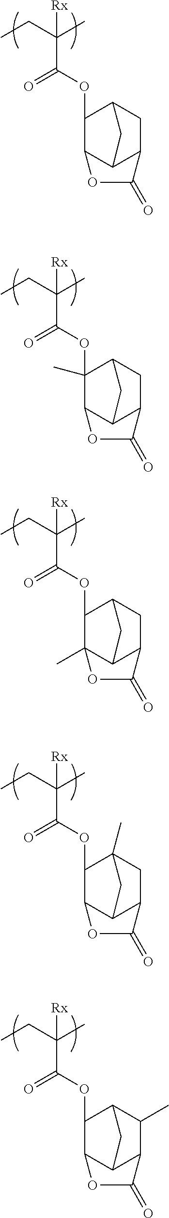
CCC(C)([Rx])C(OC1C2C3C(CC1C3)C(=O)O2)=O.CCC(C)([Rx])C(OC1(C)C2C3C(CC1C3)C(=O)O2)=O.CCC(C)([Rx])C(OC1C2(C)C3C(CC1C3)C(=O)O2)=O.CCC(C)([Rx])C(OC1C2C3C(CC1(C)C3)C(=O)O2)=O.CCC(C)([Rx])C(OC1C2C3C(C(C)C1C3)C(=O)O2)=O
